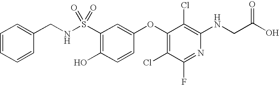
S(C1=C(O)C=CC(OC2=C(Cl)C(F)=NC(NCC(=O)O)=C2Cl)=C1)(=O)(NCC1=CC=CC=C1)=O
